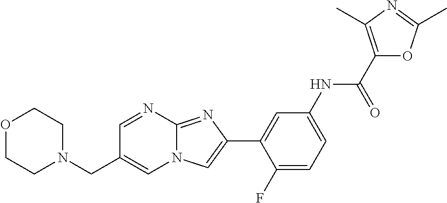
C1=NC2=NC(C3=CC(NC(C4=C(C)N=C(C)O4)=O)=CC=C3F)=CN2C=C1CN1CCOCC1
